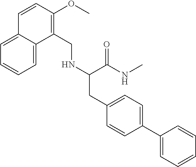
C12=CC=CC=C1C(CNC(C(NC)=O)CC1=CC=C(C3=CC=CC=C3)C=C1)=C(OC)C=C2
